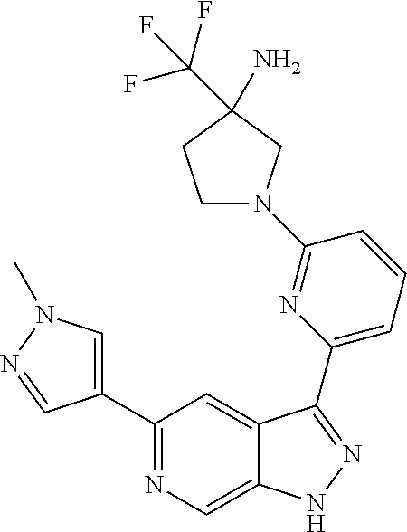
C1(C2=CN(C)N=C2)=NC=C2C(=C1)C(C1=CC=CC(N3CCC(N)(C(F)(F)F)C3)=N1)=NN2
